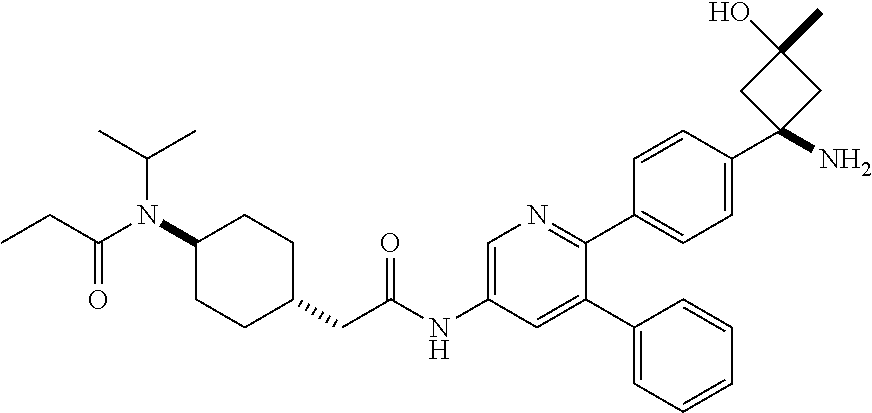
C1(N(C(CC)=O)C(C)C)CCC(CC(NC2=CN=C(C3=CC=C(C4(N)CC(C)(O)C4)C=C3)C(C3=CC=CC=C3)=C2)=O)CC1
